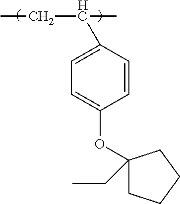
C1(C(CC)C)=CC=C(OC2(CC)CCCC2)C=C1
